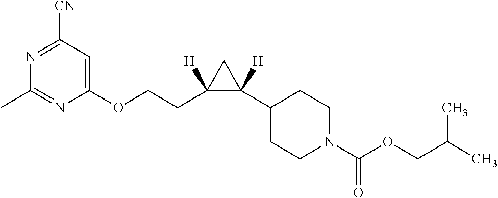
N1=C([CN])C=C(OCCC2([H])C(C3CCN(C(=O)OCC(C)C)CC3)([H])C2)N=C1C
